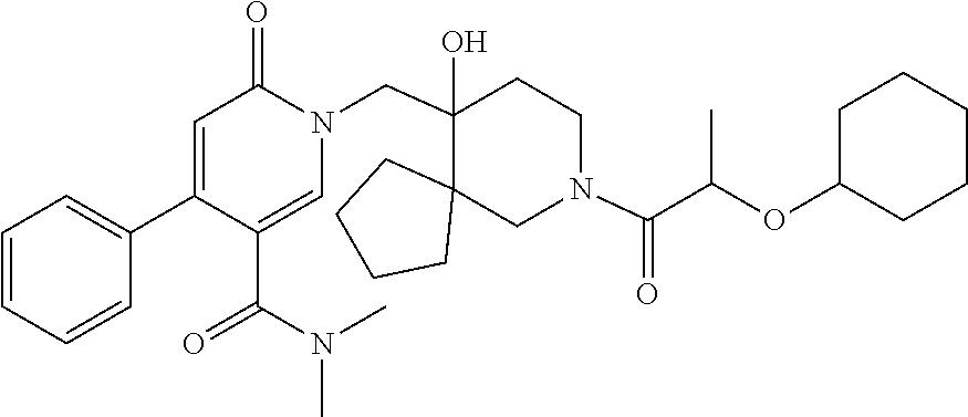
C1(C2=CC=CC=C2)=CC(=O)N(CC2(O)C3(CCCC3)CN(C(=O)C(OC3CCCCC3)C)CC2)C=C1C(N(C)C)=O
